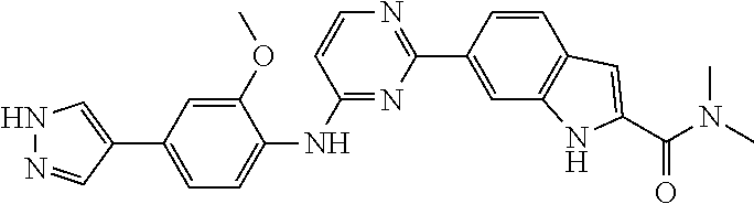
N1N=CC(C2=CC=C(NC3=NC(C4=CC5=C(C=C4)C=C(C(N(C)C)=O)N5)=NC=C3)C(OC)=C2)=C1
